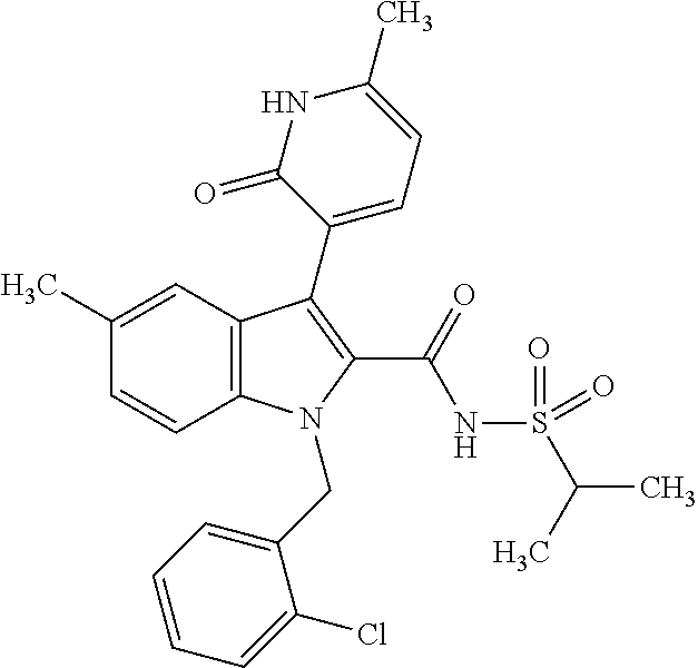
C1(C)=CC2=C(C=C1)N(CC1=CC=CC=C1Cl)C(C(NS(C(C)C)(=O)=O)=O)=C2C1=CC=C(C)NC1=O
